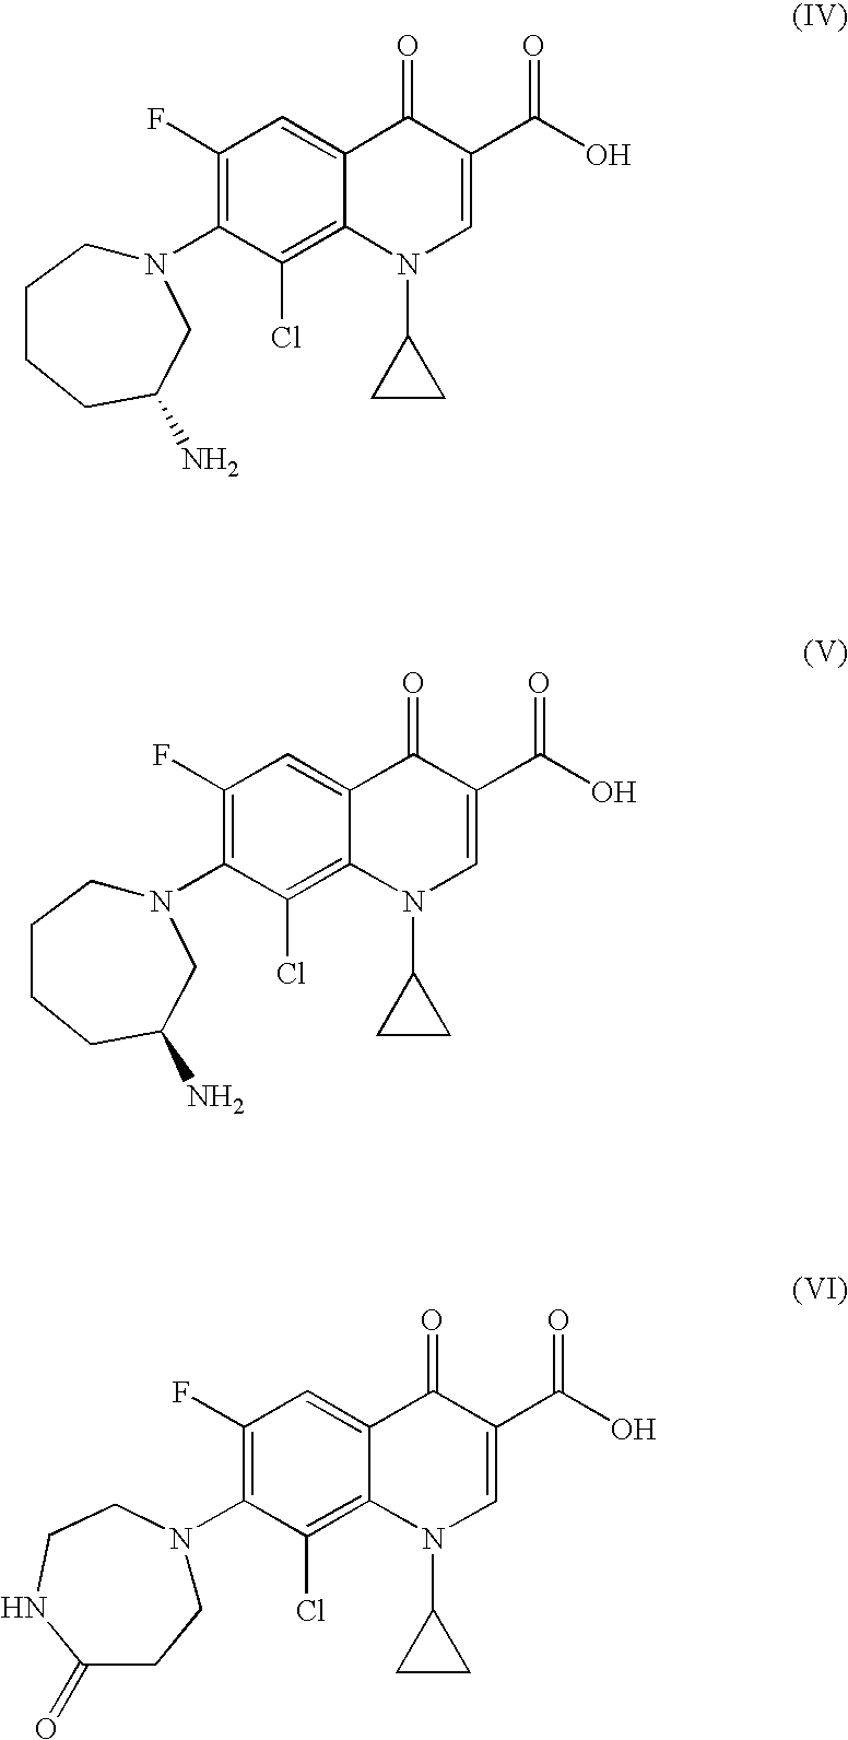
N1(C2=C(F)C=C3C(=C2Cl)N(C2CC2)C=C(C(=O)O)C3=O)CCCCC(N)C1.N1(C2=C(F)C=C3C(=C2Cl)N(C2CC2)C=C(C(=O)O)C3=O)CCCCC(N)C1.N1(C2=C(F)C=C3C(=C2Cl)N(C2CC2)C=C(C(=O)O)C3=O)CCNC(=O)CC1
